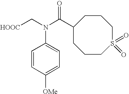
[HOOC]CN(C(C1CCCS(=O)(=O)CCC1)=O)C1=CC=C([OMe])C=C1
